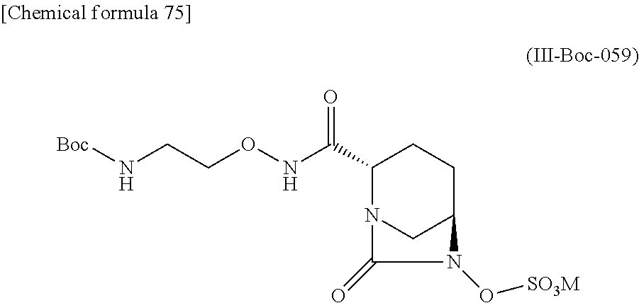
C1(C(=O)NOCCN[Boc])N2CC(CC1)N(O[SO3M])C2=O
